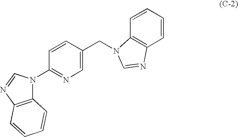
C1=CC(N2C3=C(N=C2)C=CC=C3)=NC=C1CN1C2=C(C=CC=C2)N=C1
